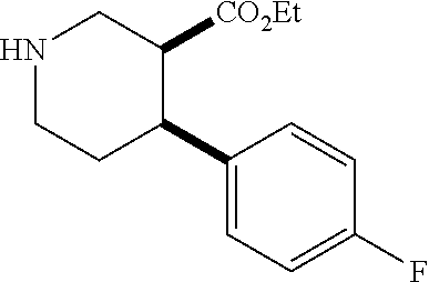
C1(C2C([CO2Et])CNCC2)=CC=C(F)C=C1
